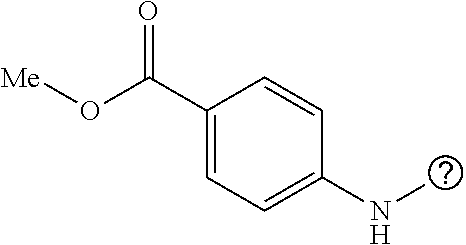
C1(C(O[Me])=O)=CC=C(NC)C=C1
